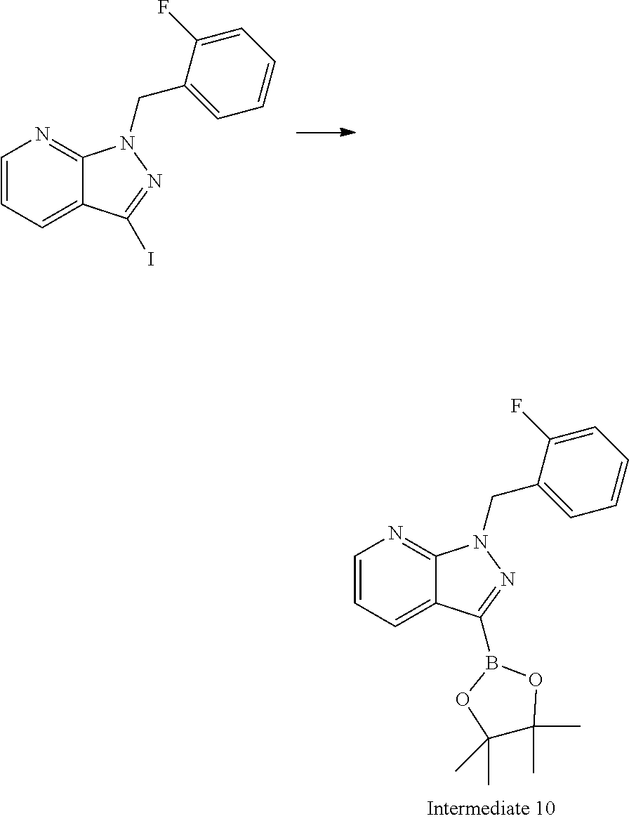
C1=CC=C2C(=N1)N(CC1=CC=CC=C1F)N=C2I.C1=CC=C2C(=N1)N(CC1=CC=CC=C1F)N=C2B1OC(C)(C)C(C)(C)O1
